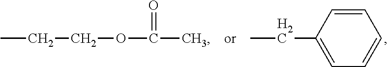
C1=CC=C(CC)C=C1.CCCOC(C)=O
